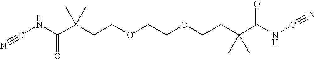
C(CCOCCOCCC(C(NC#N)=O)(C)C)(C(NC#N)=O)(C)C
